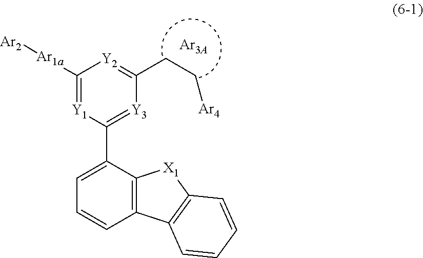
C1([Ar1a][Ar2])=[Y1]C(C2=CC=CC3=C2[X1]C2=C3C=CC=C2)=[Y3]C(CC[Ar4])=[Y2]1.[Ar3A]
